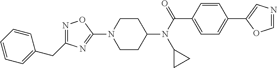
C1CC(N(C(C2=CC=C(C3=CN=CO3)C=C2)=O)C2CC2)CCN1C1=NC(CC2=CC=CC=C2)=NO1
